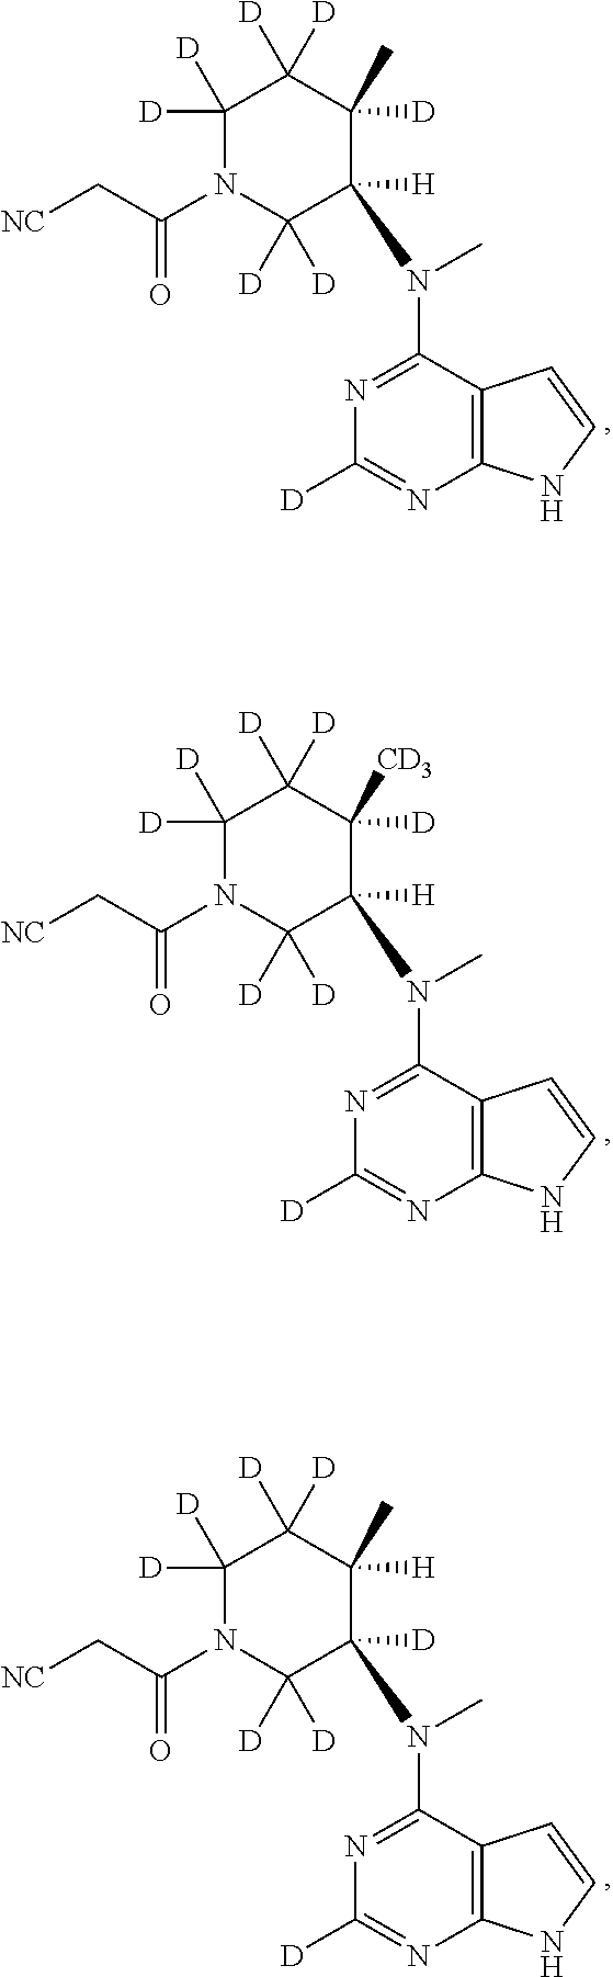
C12=C(C(N(C)C3([H])C([D])([D])N(C(C[NC])=O)C([D])([D])C([D])([D])C3([D])C)=NC([D])=N1)C=CN2.C12=C(C(N(C)C3([H])C([D])([D])N(C(C[NC])=O)C([D])([D])C([D])([D])C3([D])[CD3])=NC([D])=N1)C=CN2.C12=C(C(N(C)C3([D])C([D])([D])N(C(C[NC])=O)C([D])([D])C([D])([D])C3([H])C)=NC([D])=N1)C=CN2
